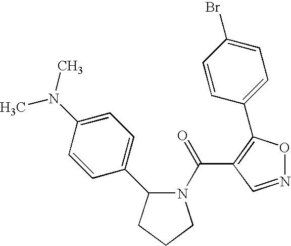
N1(C(=O)C2=C(C3=CC=C(Br)C=C3)ON=C2)C(C2=CC=C(N(C)C)C=C2)CCC1
